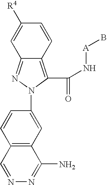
C12=C(C(N[A]B)=O)N(C3=CC4=C(C=C3)C=NN=C4N)N=C1C=C([R4])C=C2
